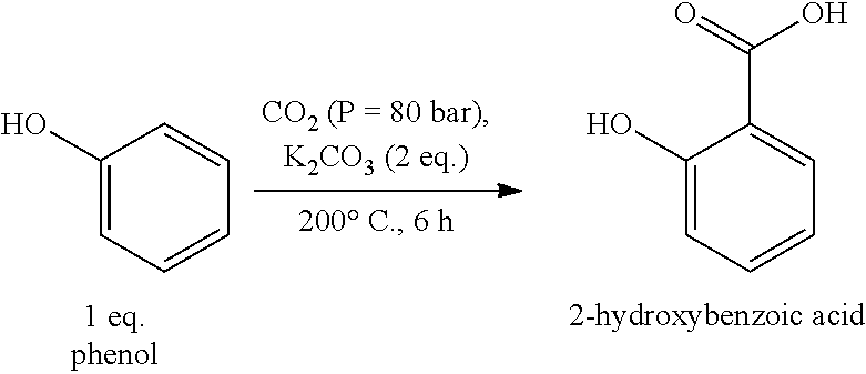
C1(O)=CC=CC=C1.C1(O)=CC=CC=C1C(O)=O
